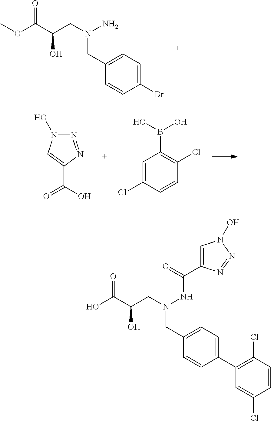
BrC1=CC=C(CN(CC(C(OC)=O)O)N)C=C1.N1=NC(C(O)=O)=CN1O.C1=C(Cl)C=CC(Cl)=C1B(O)O.C1=C(Cl)C=CC(Cl)=C1C1=CC=C(CN(CC(C(O)=O)O)NC(C2=CN(O)N=N2)=O)C=C1
